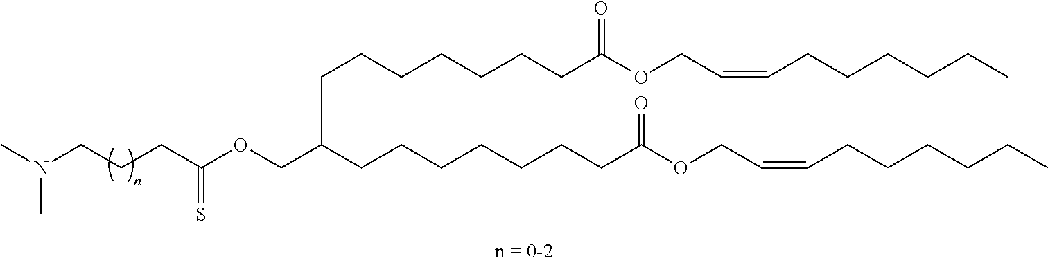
C(CCC(OCC(CCCCCCCC(OCC=CCCCCCC)=O)CCCCCCCC(OCC=CCCCCCC)=O)=S)N(C)C
